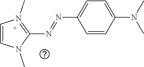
C1=CC(N(C)C)=CC=C1N=NC1=N(C)C=CN1C
